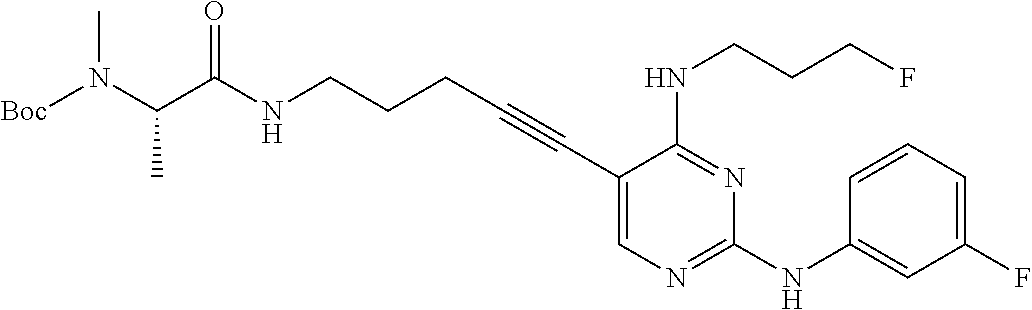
N(CCCC#CC1=CN=C(NC2=CC(F)=CC=C2)N=C1NCCCF)C(C(N([Boc])C)C)=O
